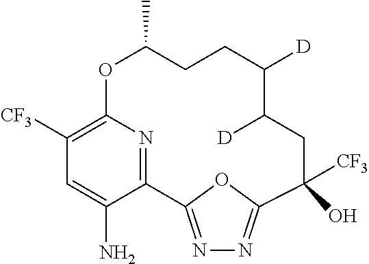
N1=C2OC(=N1)C([CF3])(O)CC([D])C([D])CCC(C)OC1=C([CF3])C=C(N)C2=N1
